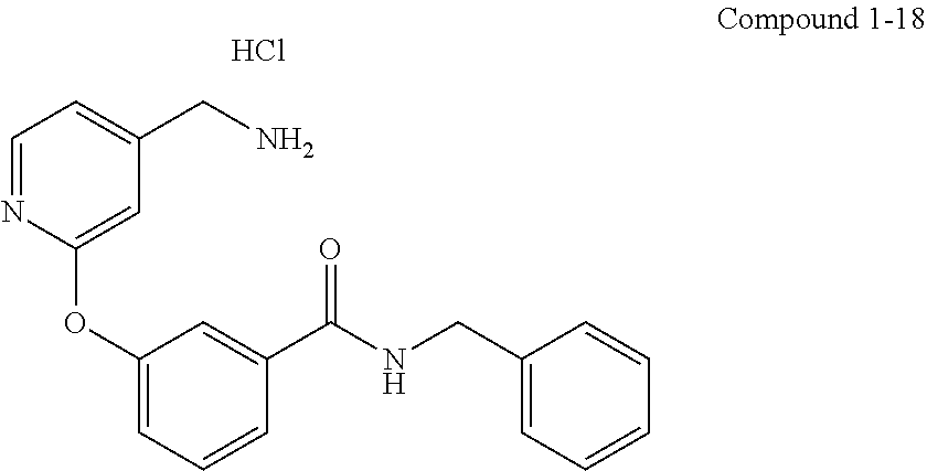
Cl.C1=NC(OC2=CC=CC(C(NCC3=CC=CC=C3)=O)=C2)=CC(CN)=C1
